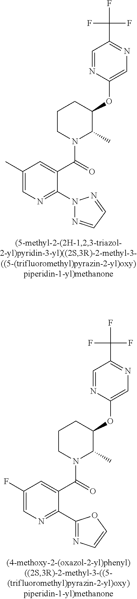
C(=O)(N1C(C)C(OC2=CN=C(C(F)(F)F)C=N2)CCC1)C1=CC(C)=CN=C1N1N=CC=N1.C(=O)(N1C(C)C(OC2=CN=C(C(F)(F)F)C=N2)CCC1)C1=CC(F)=CN=C1C1=NC=CO1
